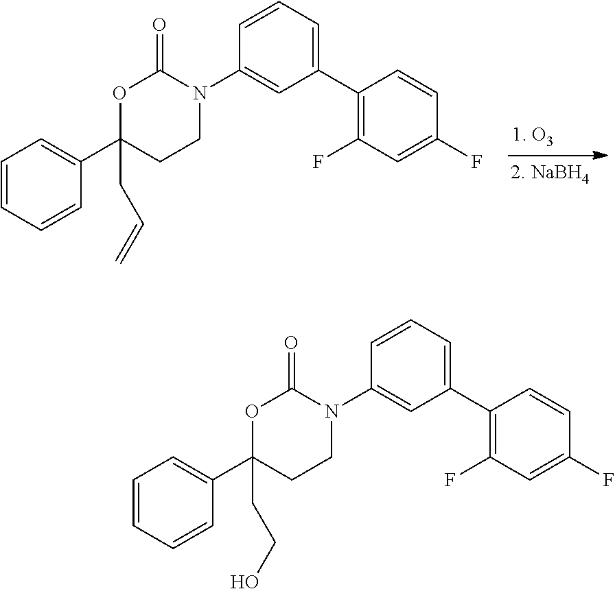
C1=CC=CC(C2(CC=C)CCN(C3=CC(C4=C(F)C=C(F)C=C4)=CC=C3)C(=O)O2)=C1.C1=CC=CC(C2(CCO)CCN(C3=CC(C4=C(F)C=C(F)C=C4)=CC=C3)C(=O)O2)=C1
